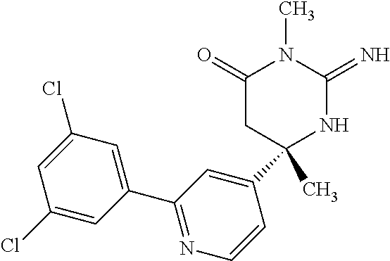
C1(Cl)=CC(Cl)=CC(C2=NC=CC(C3(C)NC(=N)N(C)C(=O)C3)=C2)=C1
